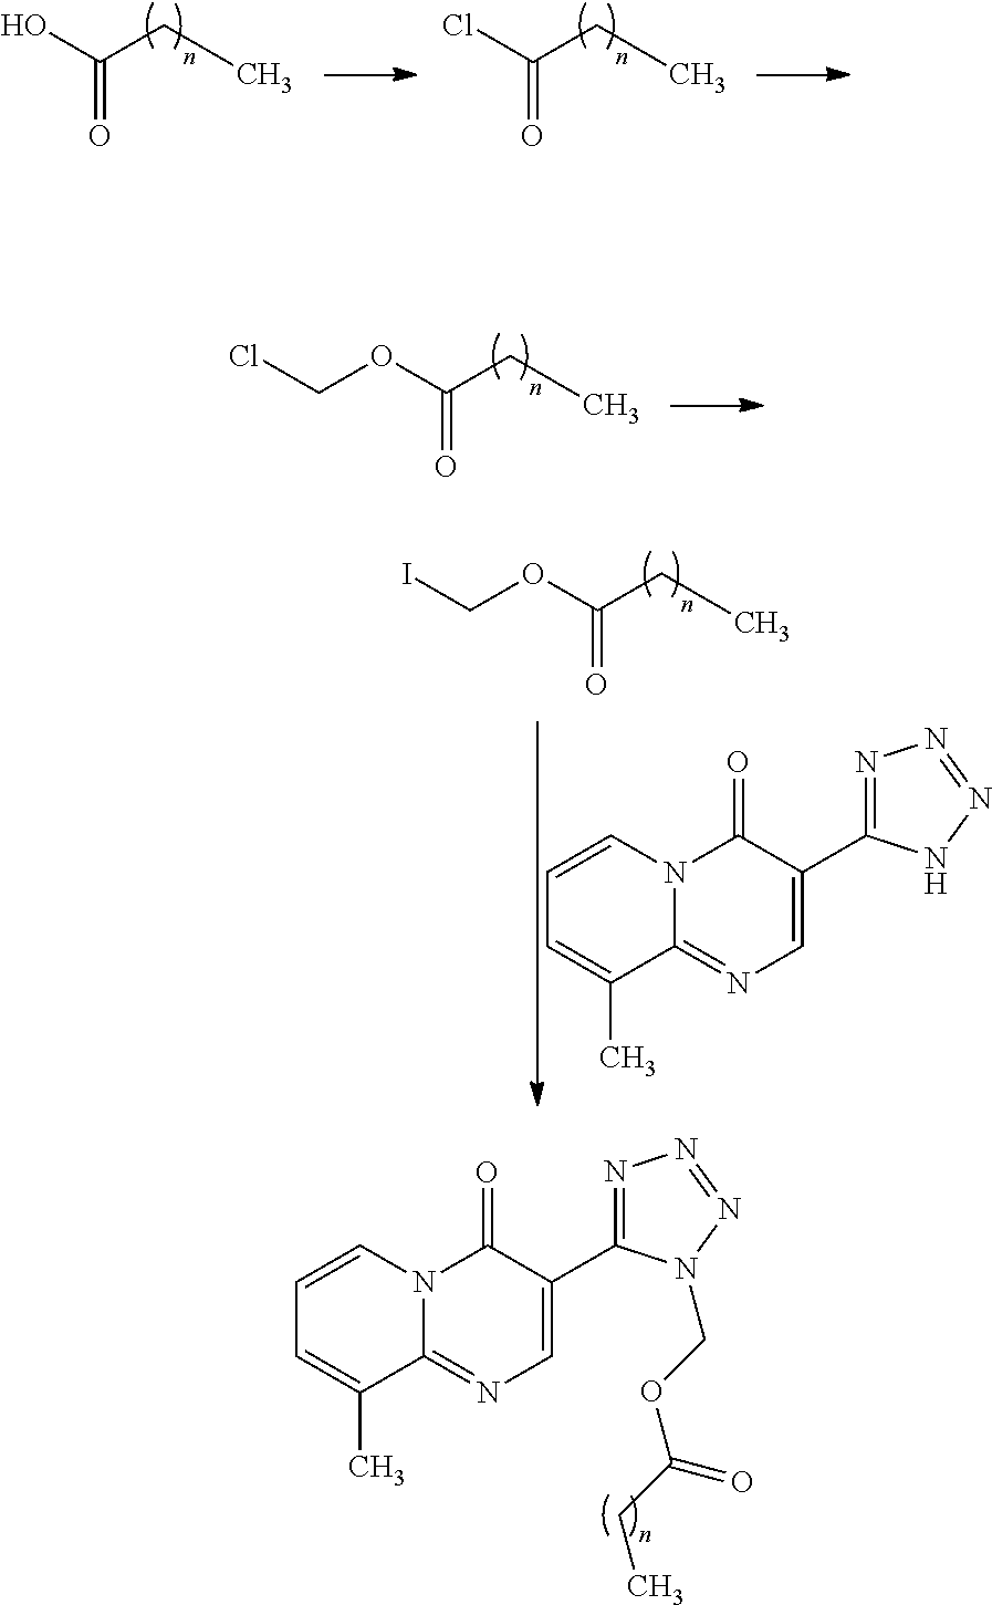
C(CC)(O)=O.C(CC)(Cl)=O.C(CC)(OCCl)=O.C(CC)(OCI)=O.C1=C(C2=NN=NN2)C(=O)N2C(=N1)C(C)=CC=C2.C1=C(C2=NN=NN2COC(CC)=O)C(=O)N2C(=N1)C(C)=CC=C2
